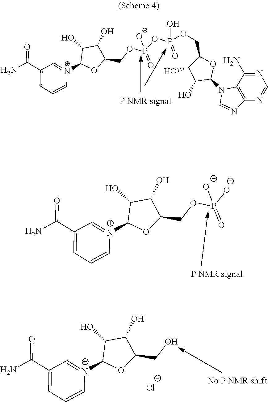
C1(C(N)=O)=CC=C[N+](C2OC(COP(OP(=O)(O)OCC3C(O)C(O)C(N4C5=C(N=CN=C5N)N=C4)O3)(=O)[O-])C(O)C2O)=C1.C1(C(N)=O)=CC=C[N+](C2OC(COP([O-])(=O)[O-])C(O)C2O)=C1.C1(C(N)=O)=CC=C[N+](C2OC(CO)C(O)C2O)=C1.[Cl-]
